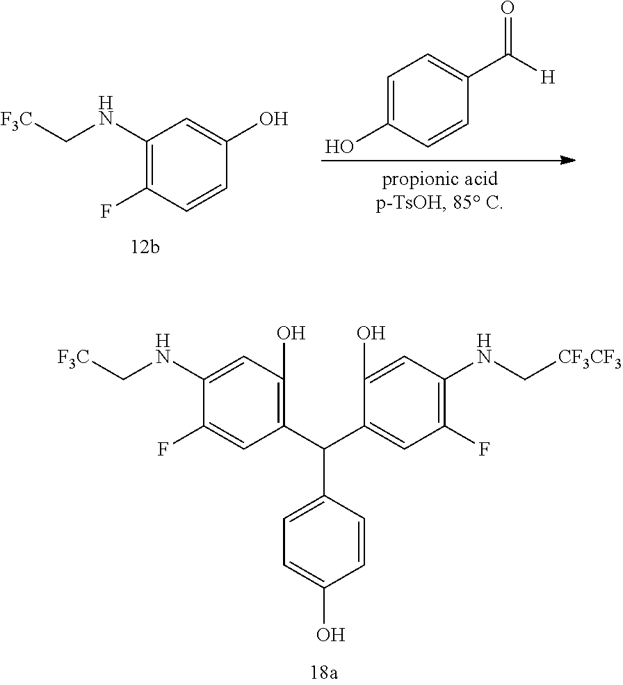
C1(NC[F3C])=CC(O)=C(C(C2=CC=C(O)C=C2)C2=CC(F)=C(NC[CF3CF3])C=C2O)C=C1F.C1(NC[F3C])=C(F)C=CC(O)=C1.C1=C(O)C=CC(C(=O)[H])=C1
